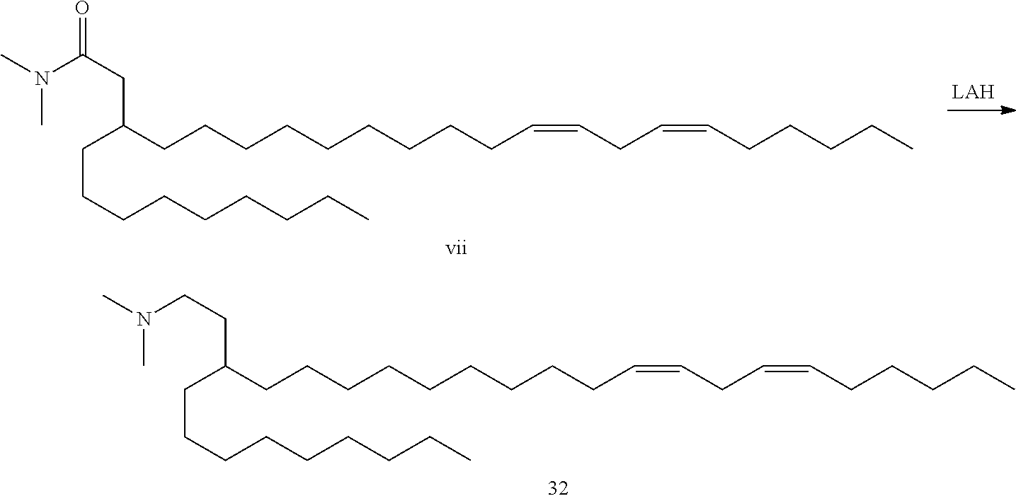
C(C(CCCCCCCCCC=CCC=CCCCCC)CCCCCCCCC)C(=O)N(C)C.C(C(CCCCCCCCCC=CCC=CCCCCC)CCCCCCCCC)CN(C)C
